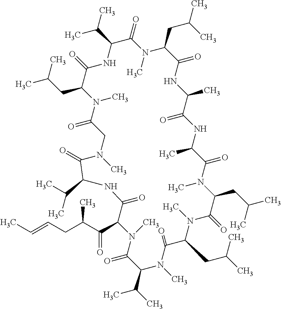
CC=CCC(C(C1C(=O)NC(C(C)C)C(=O)N(C)CC(=O)N(C)C(CC(C)C)C(=O)NC(C(C)C)C(=O)N(C)C(CC(C)C)C(=O)NC(C)C(=O)NC(C)C(=O)N(C)C(CC(C)C)C(=O)N(C)C(CC(C)C)C(=O)N(C)C(C(C)C)C(=O)N1C)=O)C
